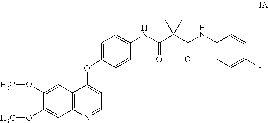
O(C1=CC2=C(C=C1OC)N=CC=C2OC1=CC=C(NC(C2(C(=O)NC3=CC=C(F)C=C3)CC2)=O)C=C1)C
